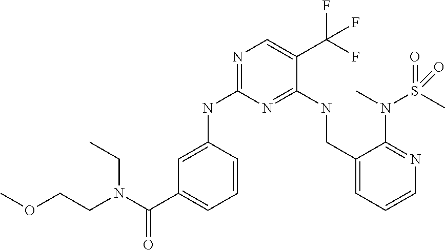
C(N(C(C1=CC=CC(NC2=NC=C(C(F)(F)F)C(NCC3=CC=CN=C3N(S(C)(=O)=O)C)=N2)=C1)=O)CC)COC
